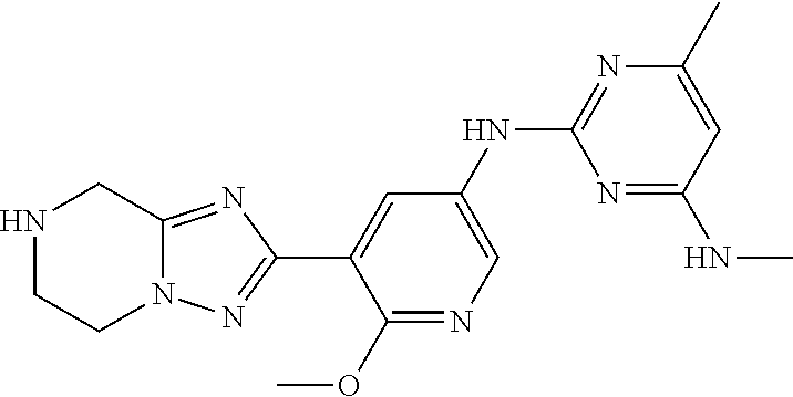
C1=C(NC2=NC(C)=CC(NC)=N2)C=C(C2=NN3C(=N2)CNCC3)C(OC)=N1
